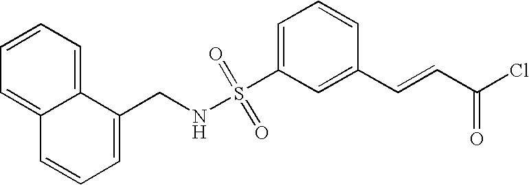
C1(S(NCC2=CC=CC3=CC=CC=C23)(=O)=O)=CC=CC(C=CC(Cl)=O)=C1
